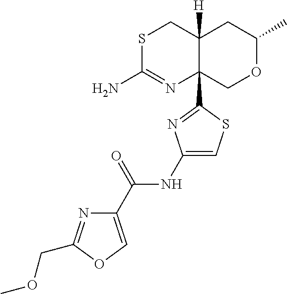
S1C(N)=NC2(C3=NC(NC(C4=COC(COC)=N4)=O)=CS3)C([H])(C1)CC(C)OC2
